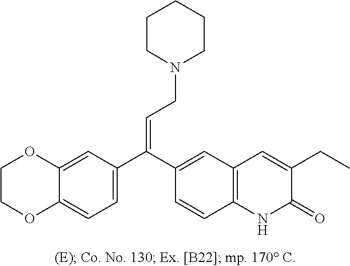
C1OC2=CC(C(C3=CC4=C(C=C3)NC(=O)C(CC)=C4)=CCN3CCCCC3)=CC=C2OC1
